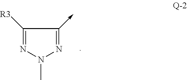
C1([R3])=NN(C)N=C1->C
